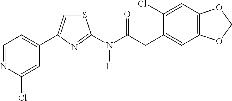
C1=NC(Cl)=CC(C2=CSC(N(C(CC3=CC4=C(C=C3Cl)OCO4)=O)[H])=N2)=C1
